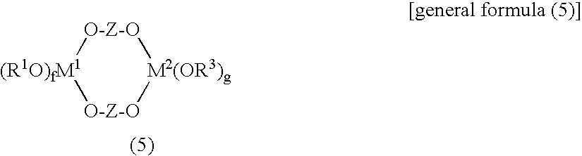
[(R1O)fM1]1[O-Z-O][M2(OR3)g][O-Z-O]1
